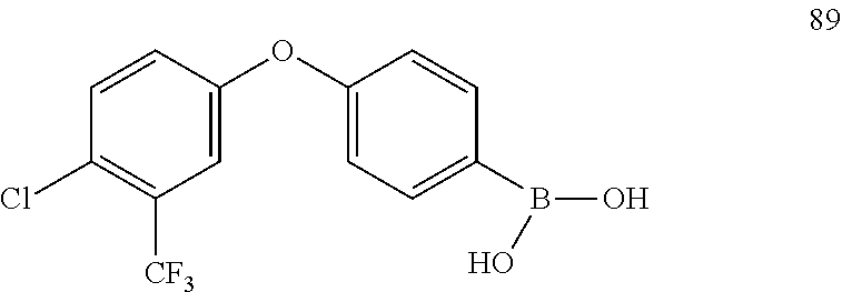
C1(OC2=CC=C(B(O)O)C=C2)=CC([CF3])=C(Cl)C=C1
